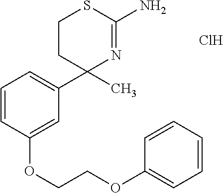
C1=CC=CC(OCCOC2=CC(C3(C)N=C(N)SCC3)=CC=C2)=C1.Cl
